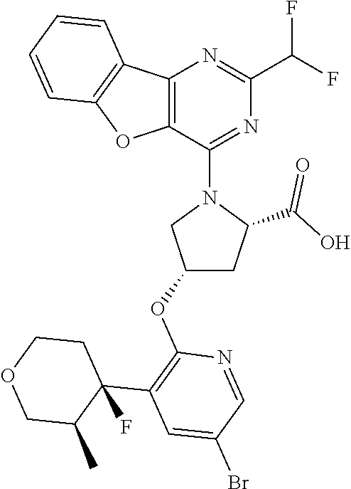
C12=C(OC3=C1C=CC=C3)C(N1CC(OC3=C(C4(F)C(C)COCC4)C=C(Br)C=N3)CC1C(O)=O)=NC(C(F)F)=N2
